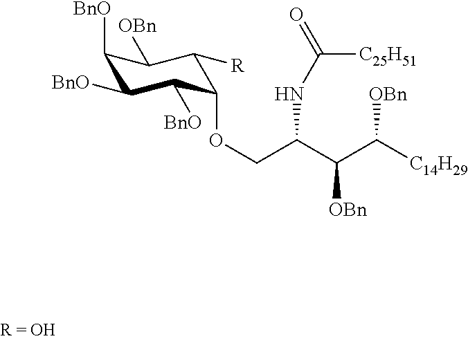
O(CC(C(C([C14H29])[OBn])[OBn])NC(=O)[C25H51])C1C([BnO])C([BnO])C([BnO])C([OBn])C1[R]
